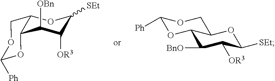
C1OC([Ph])OC2C1OC([SEt])C([OR3])C2[OBn].C1([Ph])OC2C([BnO])C([OR3])C([SEt])OC2CO1
